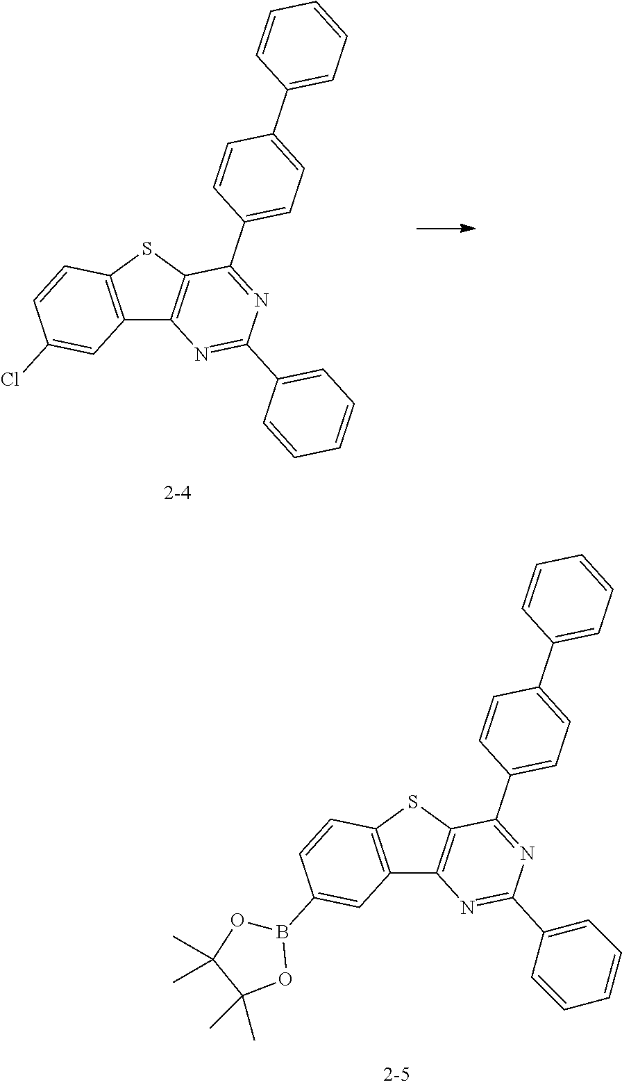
C12=C(SC3=C1N=C(C1=CC=CC=C1)N=C3C1=CC=C(C3=CC=CC=C3)C=C1)C=CC(Cl)=C2.C12=C(SC3=C1N=C(C1=CC=CC=C1)N=C3C1=CC=C(C3=CC=CC=C3)C=C1)C=CC(B1OC(C)(C)C(C)(C)O1)=C2
